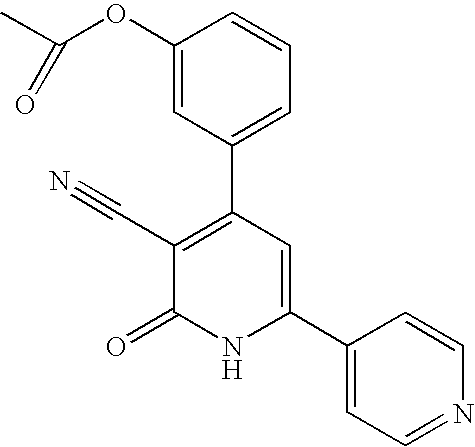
C1(OC(C)=O)=CC(C2=C(C#N)C(=O)NC(C3=CC=NC=C3)=C2)=CC=C1
